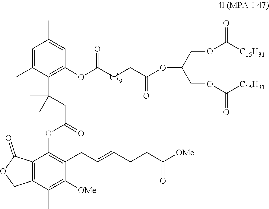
C(=C(C)CCC(=O)[OMe])CC1=C(OC(CC(C2=C(OC(CCC(OC(COC([C15H31])=O)COC([C15H31])=O)=O)=O)C=C(C)C=C2C)(C)C)=O)C2=C(C(C)=C1[OMe])COC2=O
